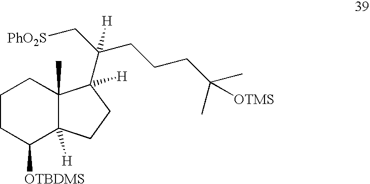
C1([OTBDMS])C2([H])C(C)(CCC1)C([H])(C(C[PhO2S])(CCCC(C)([OTMS])C)[H])CC2
